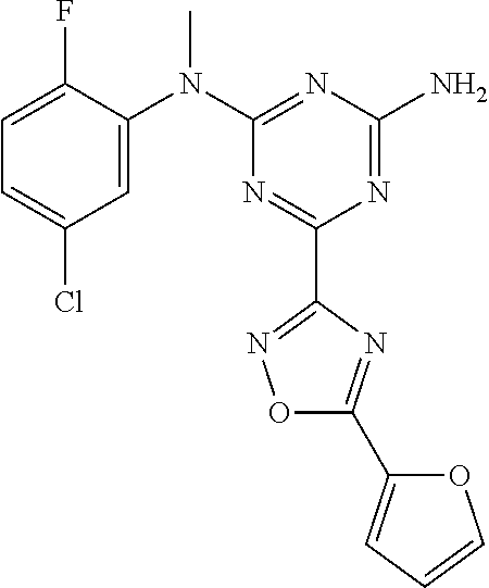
C1=C(F)C(N(C2=NC(N)=NC(C3=NOC(C4=CC=CO4)=N3)=N2)C)=CC(Cl)=C1
